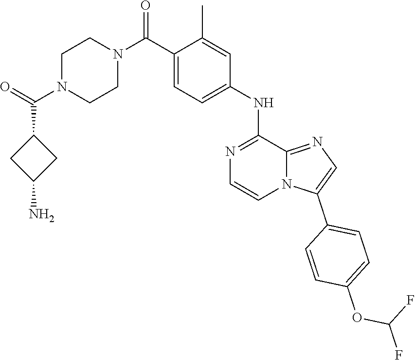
O=C(N1CCN(C(=O)C2CC(N)C2)CC1)C1=CC=C(NC2=NC=CN3C2=NC=C3C2=CC=C(OC(F)F)C=C2)C=C1C
